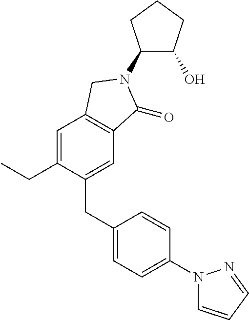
C1=C(CC)C(CC2=CC=C(N3C=CC=N3)C=C2)=CC2=C1CN(C1C(O)CCC1)C2=O
